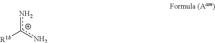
n[c+](n)[R1b]
